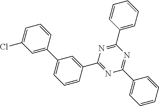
C1(C2=CC=CC=C2)=NC(C2=CC=CC=C2)=NC(C2=CC(C3=CC(Cl)=CC=C3)=CC=C2)=N1
